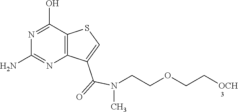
C1(N)=NC2=C(C(O)=N1)SC=C2C(=O)N(C)CCOCC[OCH]
